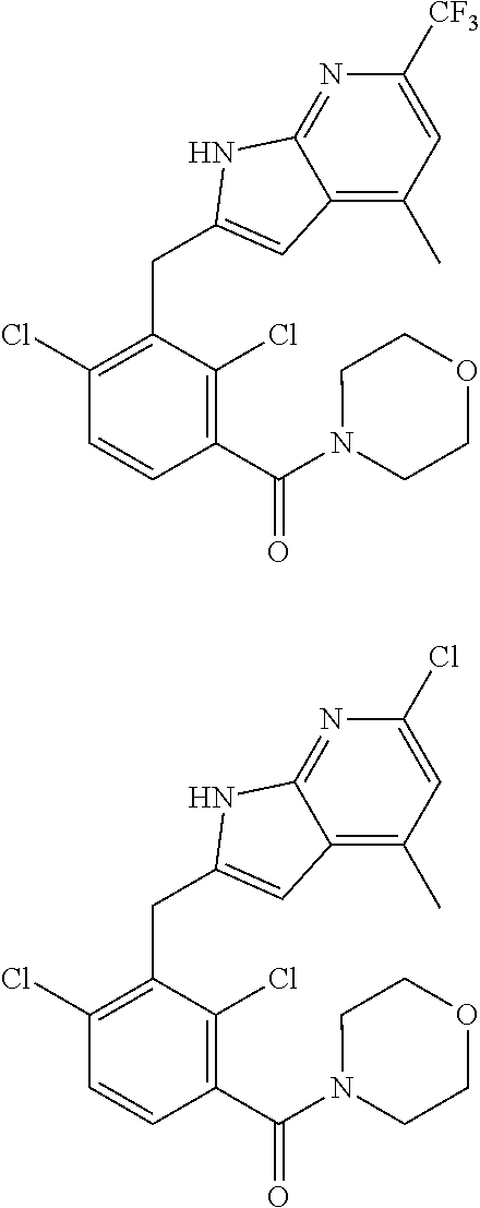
C1(Cl)=C(CC2=CC3=C(C)C=C([CF3])N=C3N2)C(Cl)=C(C(N2CCOCC2)=O)C=C1.C1(Cl)=C(CC2=CC3=C(C)C=C(Cl)N=C3N2)C(Cl)=C(C(N2CCOCC2)=O)C=C1
